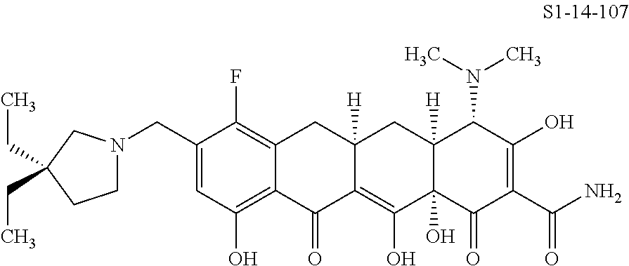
C1(CN2CCC(CC)(CC)C2)=CC(O)=C2C(=C1F)CC1([H])C(=C(O)C3(O)C([H])(C1)C(N(C)C)C(O)=C(C(N)=O)C3=O)C2=O
